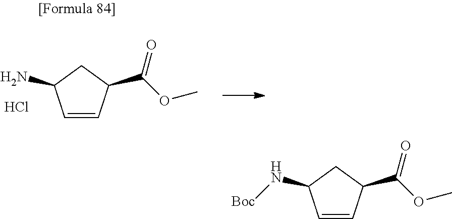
C1=CC(C(OC)=O)CC1N.Cl.C1=CC(C(OC)=O)CC1N[Boc]
